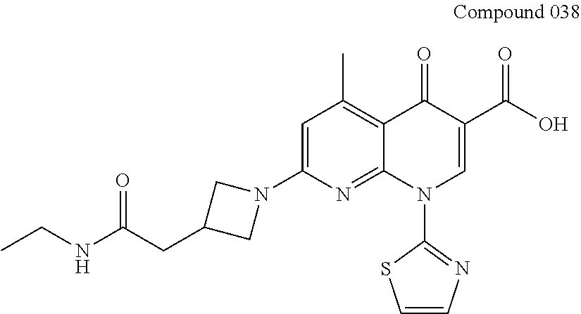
C12=C(C)C=C(N3CC(CC(=O)NCC)C3)N=C1N(C1=NC=CS1)C=C(C(=O)O)C2=O
